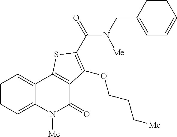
C1=CC=C2C(=C1)C1=C(C(=O)N2[Me])C(OCCC[Me])=C(C(N([Me])CC2=CC=CC=C2)=O)S1
